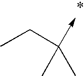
CCC(C)(C)->C
